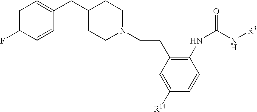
C1([R14])=CC(CCN2CCC(CC3=CC=C(F)C=C3)CC2)=C(NC(N[R3])=O)C=C1
